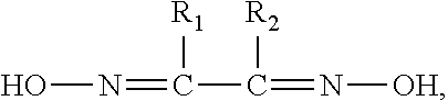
N(O)=C(C(=N[OH])[R2])[R1]
